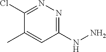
C1(NN)=NN=C(Cl)C(C)=C1
